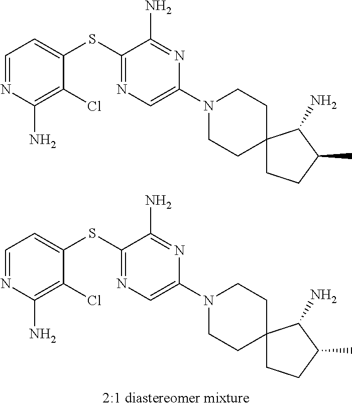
C1=C(SC2=NC=C(N3CCC4(CC3)CCC(C)C4N)N=C2N)C(Cl)=C(N)N=C1.C1=C(SC2=NC=C(N3CCC4(CC3)CCC(C)C4N)N=C2N)C(Cl)=C(N)N=C1
